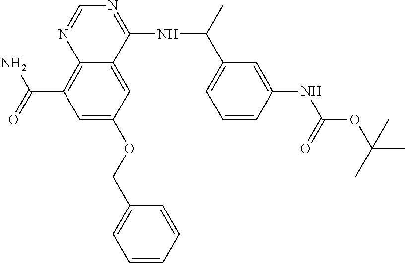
C12=C(C(N)=O)C=C(OCC3=CC=CC=C3)C=C1C(NC(C)C1=CC=CC(NC(=O)OC(C)(C)C)=C1)=NC=N2
